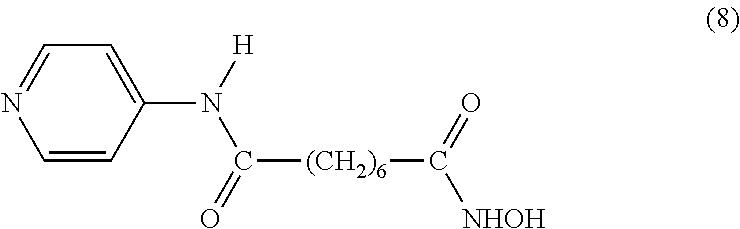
C([(CH2)6]C(=O)[NHOH])(N(C1=CC=NC=C1)[H])=O
